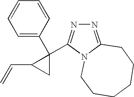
C1=C(C2(C3=NN=C4N3CCCCCC4)C(C=C)C2)C=CC=C1
